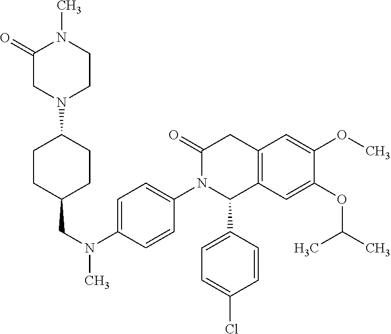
N1(C)C(=O)CN(C2CCC(CN(C3=CC=C(N4C(C5=CC=C(Cl)C=C5)C5=C(CC4=O)C=C(OC)C(OC(C)C)=C5)C=C3)C)CC2)CC1
